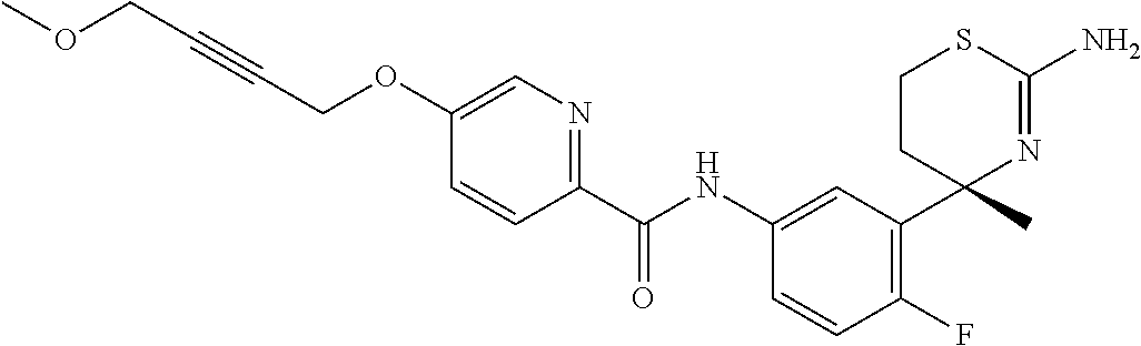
C(NC1=CC(C2(C)N=C(N)SCC2)=C(F)C=C1)(=O)C1=NC=C(OCC#CCOC)C=C1
